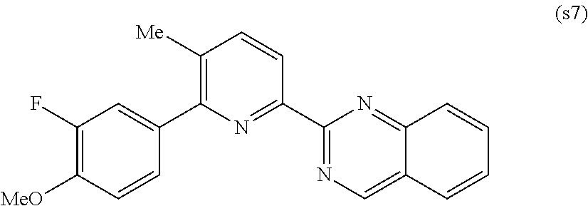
C1(F)=C([MeO])C=CC(C2=C([Me])C=CC(C3=NC=C4C(=N3)C=CC=C4)=N2)=C1
